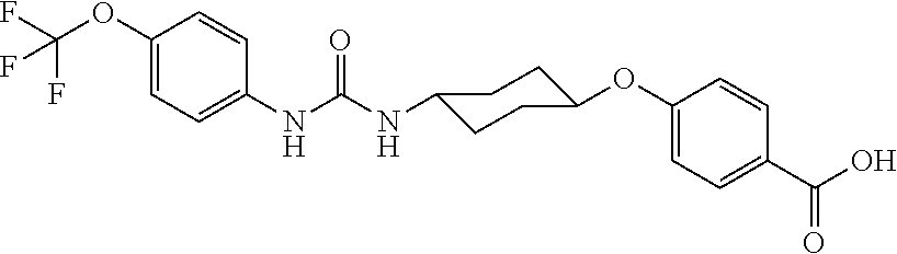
C1(NC(NC2CCC(OC3=CC=C(C(O)=O)C=C3)CC2)=O)=CC=C(OC(F)(F)F)C=C1
